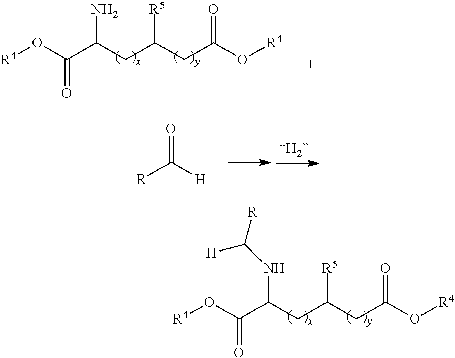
C(C(CC(CC(O[R4])=O)[R5])N)(O[R4])=O.O=C([H])[R].C(C(CC(CC(O[R4])=O)[R5])NC([R])[H])(O[R4])=O
